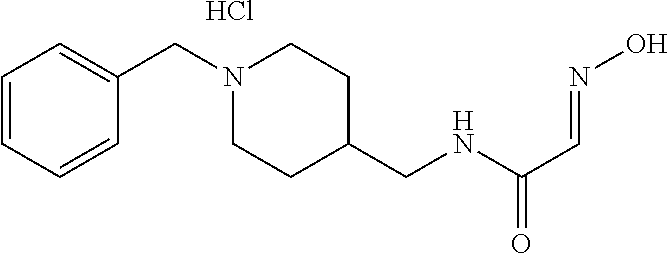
C(NC(C=NO)=O)C1CCN(CC2=CC=CC=C2)CC1.Cl
